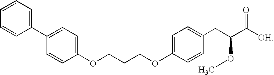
C(COC1=CC=C(CC(C([OH])=O)OC)C=C1)COC1=CC=C(C2=CC=CC=C2)C=C1
